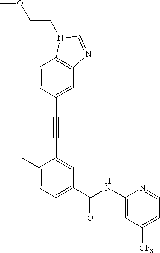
C1=CC2=C(C=C1C#CC1=CC(C(NC3=CC([CF3])=CC=N3)=O)=CC=C1C)N=CN2CCOC
